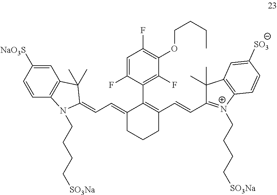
C1=C(F)C(C2=C(C=CC3=[N+](CCCC[SO3Na])C4=C(C3(C)C)C=C([SO3])C=C4)CCCC2=CC=C2N(CCCC[SO3Na])C3=C(C=C([NaO3S])C=C3)C2(C)C)=C(F)C(OCCCC)=C1F
